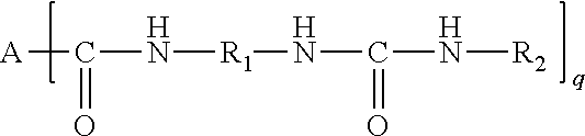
[A]C(N[R1]NC(N[R2])=O)=O
